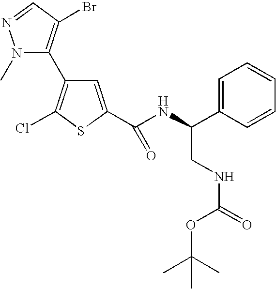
N1(C)N=CC(Br)=C1C1=C(Cl)SC(C(NC(C2=CC=CC=C2)CNC(=O)OC(C)(C)C)=O)=C1
